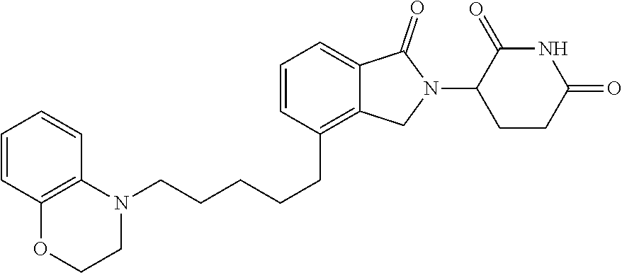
C1=CC(CCCCCN2C3=C(OCC2)C=CC=C3)=C2C(=C1)C(=O)N(C1CCC(=O)NC1=O)C2
